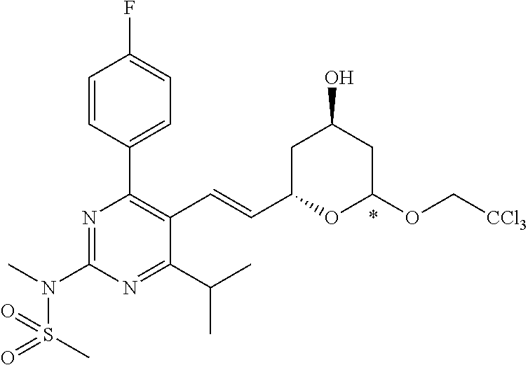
C1=CC(C2=C(C=CC3OC(OC[CCl3])CC(O)C3)C(C(C)C)=NC(N(C)S(C)(=O)=O)=N2)=CC=C1F
